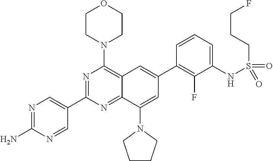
C12=NC(C3=CN=C(N)N=C3)=NC(N3CCOCC3)=C1C=C(C1=C(F)C(NS(CCCF)(=O)=O)=CC=C1)C=C2N1CCCC1
